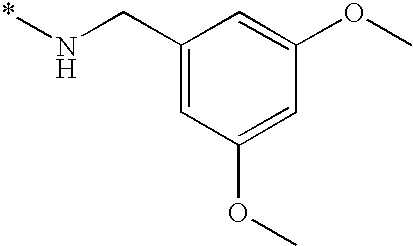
C1(CN*)=CC(OC)=CC(OC)=C1
